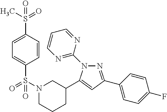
N1=C(C2=CC=C(F)C=C2)C=C(C2CN(S(=O)(C3=CC=C(S(C)(=O)=O)C=C3)=O)CCC2)N1C1=NC=CC=N1
